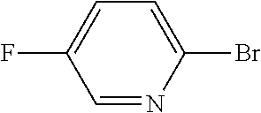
C1=C(F)C=NC(Br)=C1
